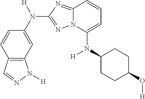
C1=CC2=C(C=C1N([H])C1=NN3C(=N1)C=CC=C3N(C1CCC(O[H])CC1)[H])N([H])N=C2
